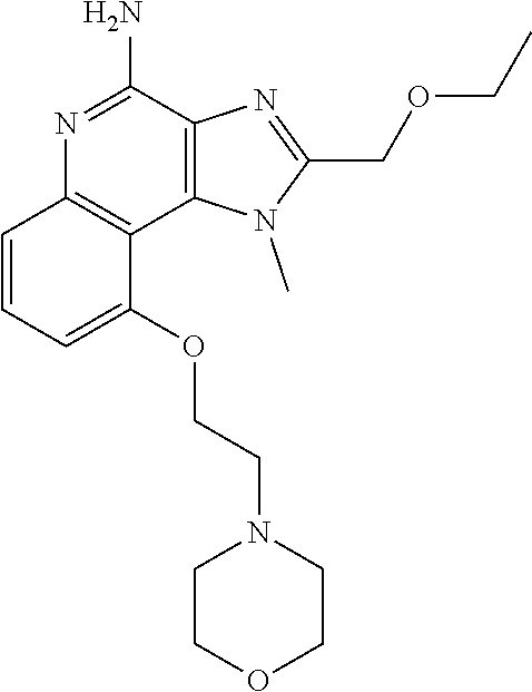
C1(OCCN2CCOCC2)=CC=CC2=C1C1=C(C(N)=N2)N=C(COCC)N1C
